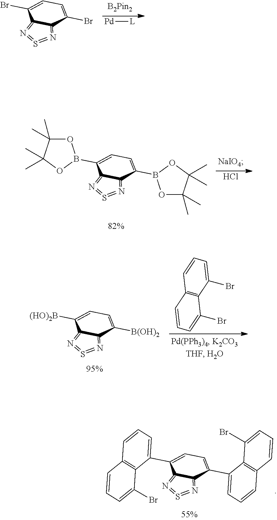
[Pd][L].C12=N=S=N=C1C(Br)=CC=C2Br.Cl.C12=N=S=N=C1C(B1OC(C)(C)C(C)(C)O1)=CC=C2B1OC(C)(C)C(C)(C)O1.C12=C(C(Br)=CC=C1)C(Br)=CC=C2.C12=N=S=N=C1C([B(OH)2])=CC=C2[(HO)2B].C12=N=S=N=C1C(C1=CC=CC3=C1C(Br)=CC=C3)=CC=C2C1=CC=CC2=C1C(Br)=CC=C2
